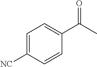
C1=C([NC])C=CC(C(C)=O)=C1
